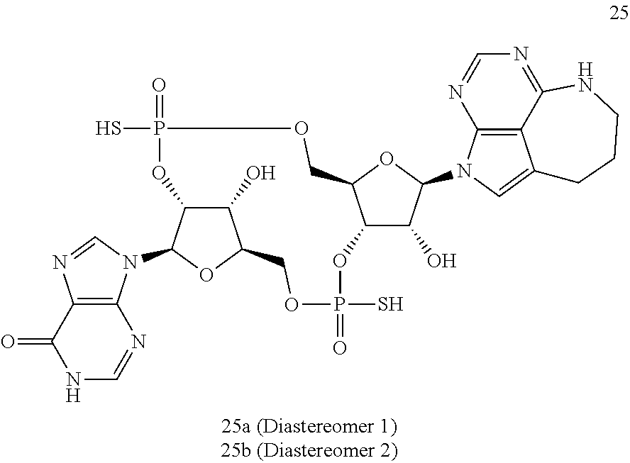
C12=C3C(=NC=N1)NCCCC3=CN2C1C(O)C2C(O1)COP(S)(=O)OC1C(O)C(OC1N1C3=C(C(=O)NC=N3)N=C1)COP(=O)(S)O2
